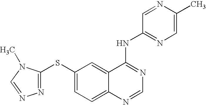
N1=C(SC2=CC=C3C(=C2)C(NC2=NC=C(C)N=C2)=NC=N3)N(C)C=N1
